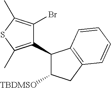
C1(C2=C(C)SC(C)=C2Br)C([TBDMSO])CC2=C1C=CC=C2
